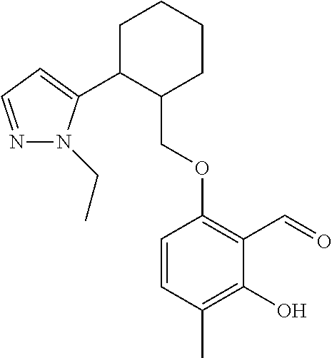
C1C(C2=CC=NN2CC)C(COC2=C(C=O)C(O)=C(C)C=C2)CCC1
